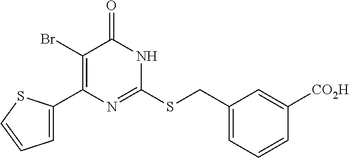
C1=C(C2=C(Br)C(=O)NC(SCC3=CC=CC([CO2H])=C3)=N2)SC=C1
